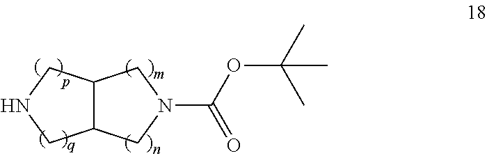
N1CC2C(C1)CN(C(=O)OC(C)(C)C)C2
